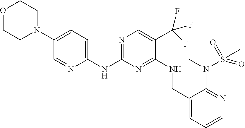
C1(NC2=NC=C(C(F)(F)F)C(NCC3=CC=CN=C3N(C)S(C)(=O)=O)=N2)=CC=C(N2CCOCC2)C=N1
